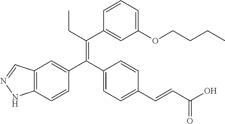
C12=C(C=CC(C(C3=CC=C(C=CC(O)=O)C=C3)=C(CC)C3=CC(OCCCC)=CC=C3)=C1)NN=C2
